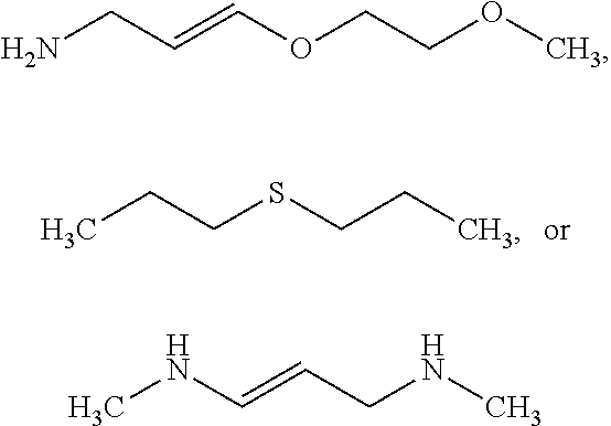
CCCSCCC.NCC=COCCOC.CNC=CCNC
